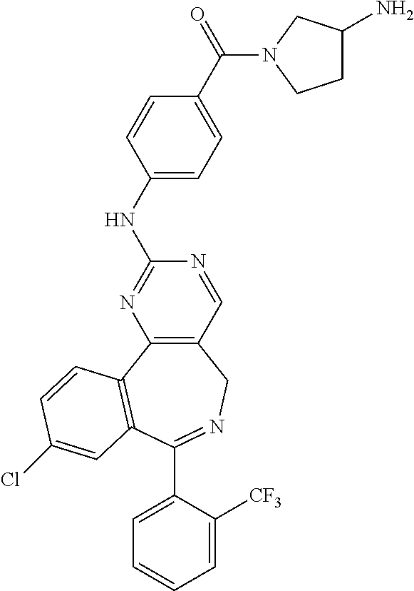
C1=C([CF3])C(C2=NCC3=C(N=C(NC4=CC=C(C(=O)N5CC(N)CC5)C=C4)N=C3)C3=C2C=C(Cl)C=C3)=CC=C1
